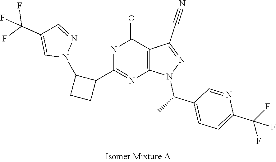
C1=C(C(F)(F)F)N=CC(C(C)N2N=C(C#N)C3=C2N=C(C2CCC2N2N=CC(C(F)(F)F)=C2)NC3=O)=C1
